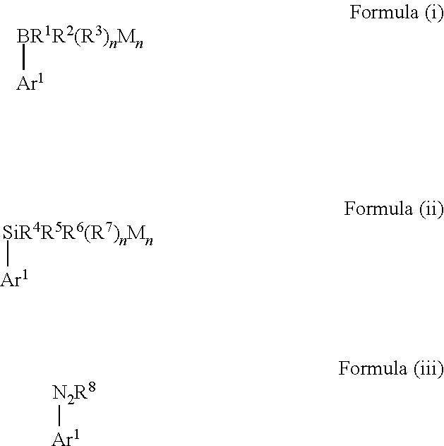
[BR1R2(R3)nMn][Ar1].[SiR4R5R6(R7)nMn][Ar1].[N2R8][Ar1]
